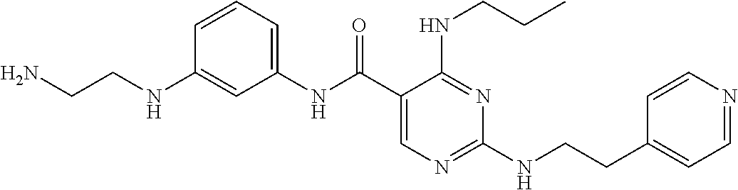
C1(NC(C2=CN=C(NCCC3=CC=NC=C3)N=C2NCCC)=O)=CC=CC(NCCN)=C1
